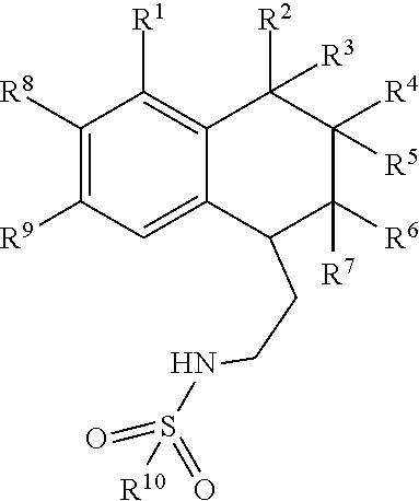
C12=C([R1])C([R8])=C([R9])C=C1C(CCNS(=O)(=O)[R10])C([R6])([R7])C([R4])([R5])C2([R2])[R3]
